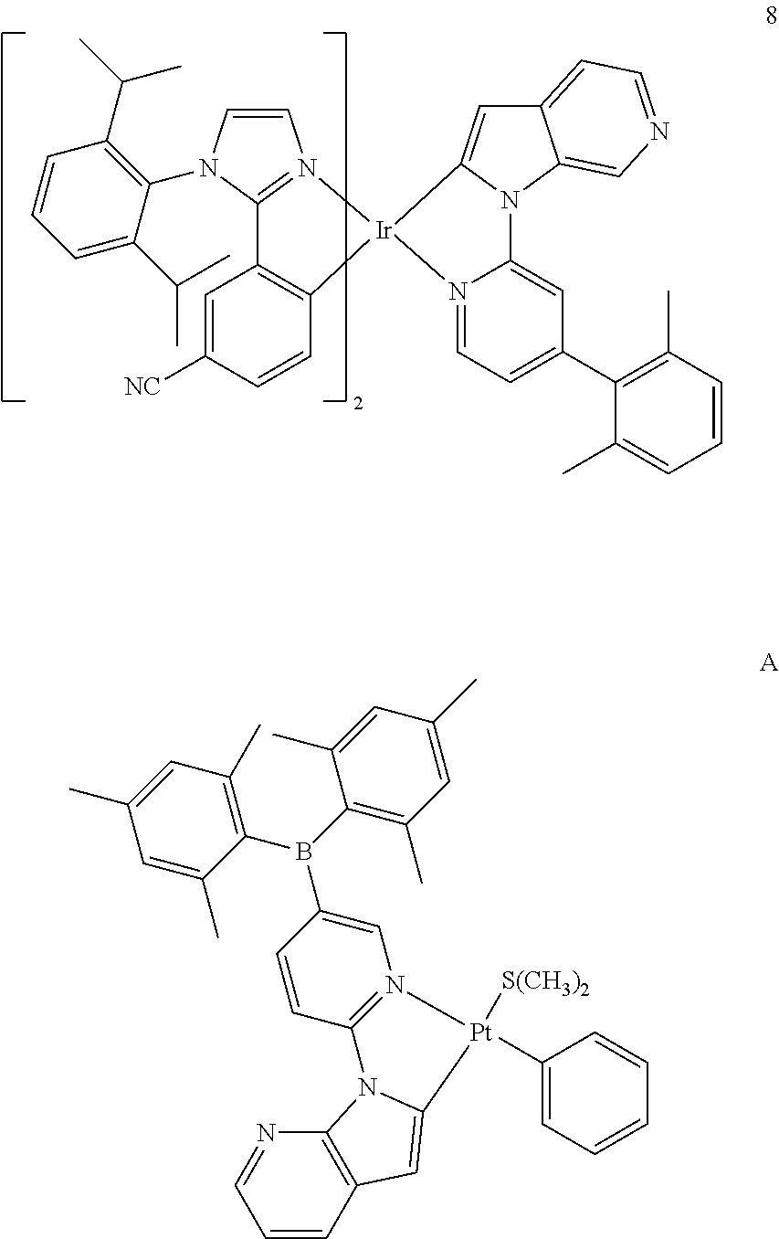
C1=CN(C2=C(C(C)C)C=CC=C2C(C)C)C2=N1[Ir]1(C3=C2C=C([NC])C=C3)C2=CC3=CC=NC=C3N2C2=CC(C3=C(C)C=CC=C3C)=CC=N12.C1=CC2=C(N=C1)N1C(=C2)[Pt](C2=CC=CC=C2)([S(CH3)2])N2=C1C=CC(B(C1=C(C)C=C(C)C=C1C)C1=C(C)C=C(C)C=C1C)=C2
